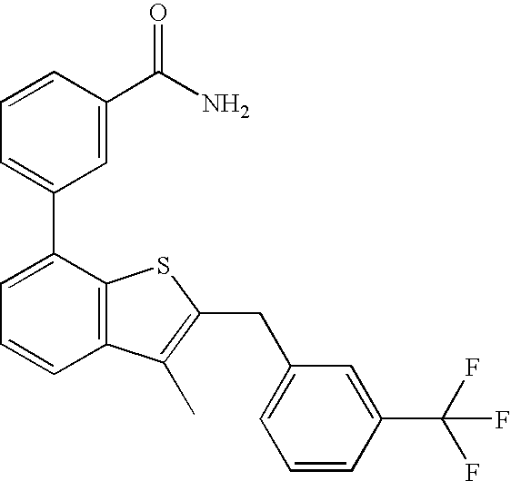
C1=CC(C(N)=O)=CC(C2=CC=CC3=C2SC(CC2=CC=CC(C(F)(F)F)=C2)=C3C)=C1
